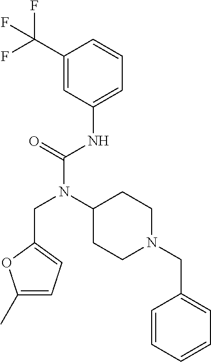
C1(C(F)(F)F)=CC(NC(N(CC2=CC=C(C)O2)C2CCN(CC3=CC=CC=C3)CC2)=O)=CC=C1
